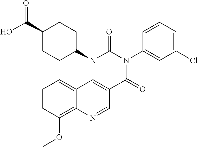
C1=CC(OC)=C2C(=C1)C1=C(C=N2)C(=O)N(C2=CC(Cl)=CC=C2)C(=O)N1C1CCC(C(O)=O)CC1
